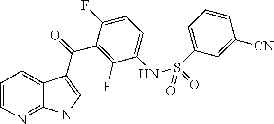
C1=CN=C2C(=C1)C(C(=O)C1=C(F)C(NS(C3=CC=CC([CN])=C3)(=O)=O)=CC=C1F)=CN2
